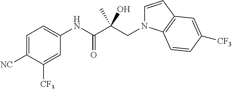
C1=C([NC])C([CF3])=CC(NC(C(CN2C=CC3=C2C=CC([CF3])=C3)(C)O)=O)=C1
